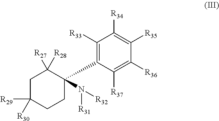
C1([R33])=C(C2(N([R31])[R32])C([R27])([R28])CC([R29])([R30])CC2)C([R37])=C([R36])C([R35])=C1[R34]
